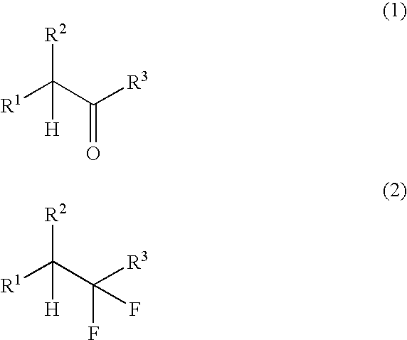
[R1]C(C([R3])=O)([R2])[H].[R1]C(C([R3])(F)F)([R2])[H]
